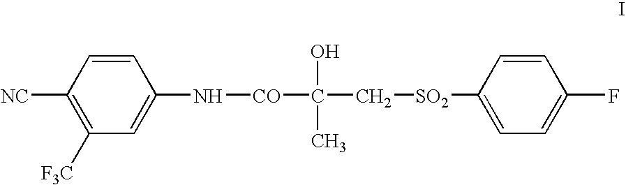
C1([F3C])=C([NC])C=CC(N[CO]C(O)(C)C[SO2]C2=CC=C(F)C=C2)=C1
